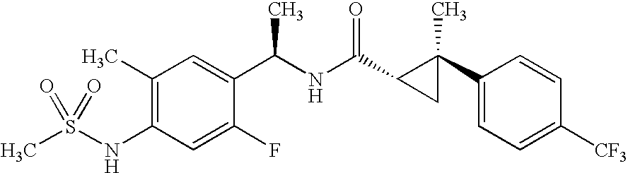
N(C1=C(C)C=C(C(NC(=O)C2C(C3=CC=C([CF3])C=C3)(C)C2)C)C(F)=C1)S(C)(=O)=O
